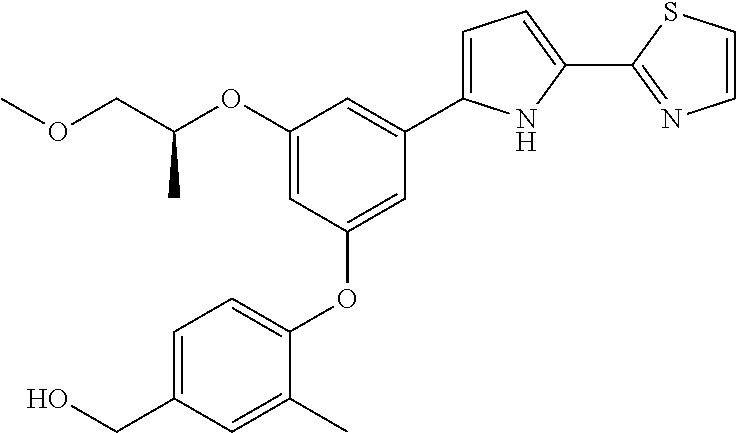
C1=C(CO)C=C(C)C(OC2=CC(C3=CC=C(C4=NC=CS4)N3)=CC(OC(COC)C)=C2)=C1
